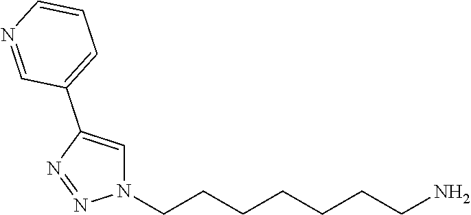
N1(CCCCCCCN)C=C(C2=CC=CN=C2)N=N1
